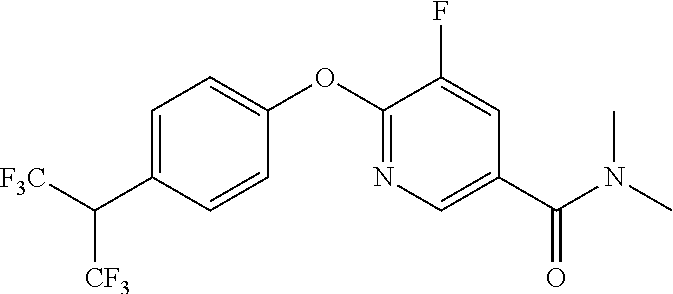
C1=C(C([F3C])[CF3])C=CC(OC2=NC=C(C(N(C)C)=O)C=C2F)=C1
